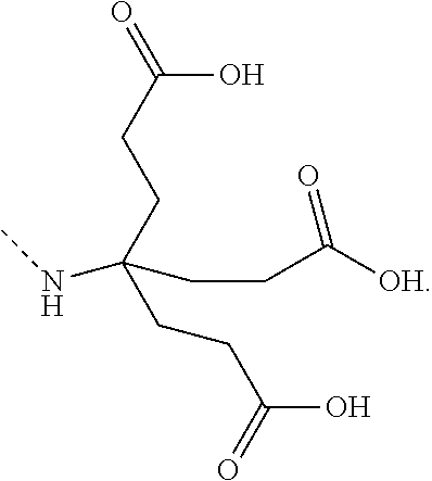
C(O)(CCC(CCC(O)=O)(CCC([OH])=O)NC)=O
